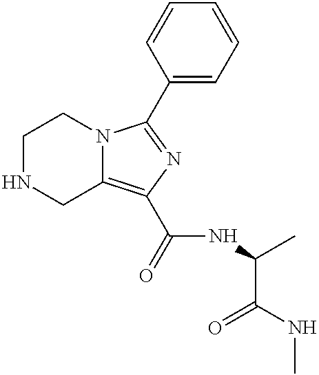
C1NCC2=C(C(=O)NC(C)C(NC)=O)N=C(C3=CC=CC=C3)N2C1
